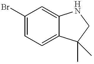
C1(Br)=CC=C2C(=C1)NCC2(C)C
